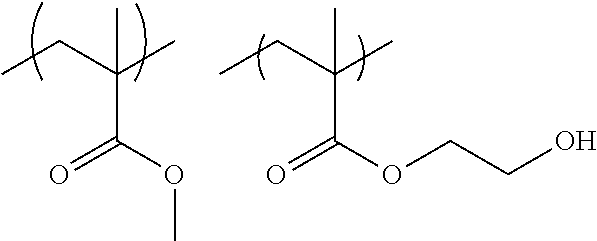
O(C(=O)C(CC)(C)C)C.O(C(=O)C(CC)(C)C)CCO
